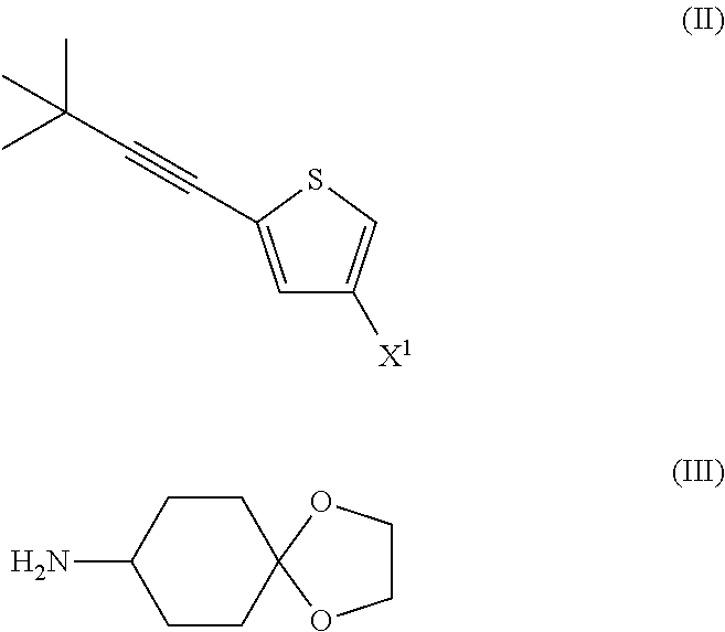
C1=C(C#CC(C)(C)C)SC=C1[X1].C1CC(N)CCC12OCCO2
